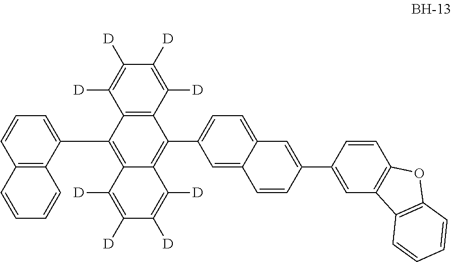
C12=C(C(C3=C4C(=C(C5=CC=C6C(=C5)C=CC(C5=CC7=C(C=C5)OC5=C7C=CC=C5)=C6)C5=C3C([D])=C([D])C([D])=C5[D])C([D])=C([D])C([D])=C4[D])=CC=C1)C=CC=C2
